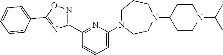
C1=C(N2CCCN(C3CCN(C(C)C)CC3)CC2)N=C(C2=NOC(C3=CC=CC=C3)=N2)C=C1
